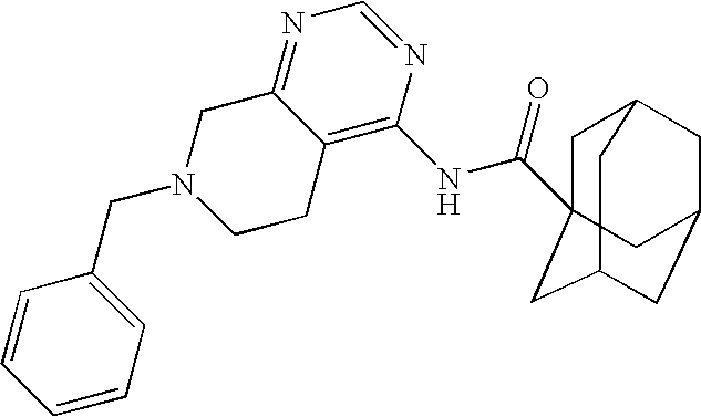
C1C2(C(=O)NC3=C4C(=NC=N3)CN(CC3=CC=CC=C3)CC4)CC3CC(CC1C3)C2
